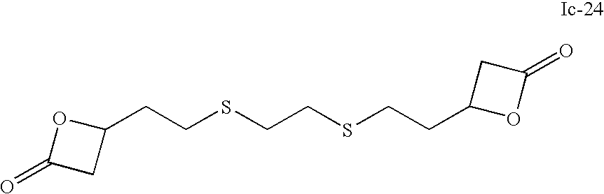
C(CSCCSCCC1OC(=O)C1)C1OC(=O)C1
